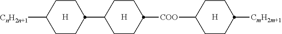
[H].[CnH2n+1]C1CCC(C2CCC([COO]C3CCC([CmH2m+1])CC3)CC2)CC1.[H].[H]
